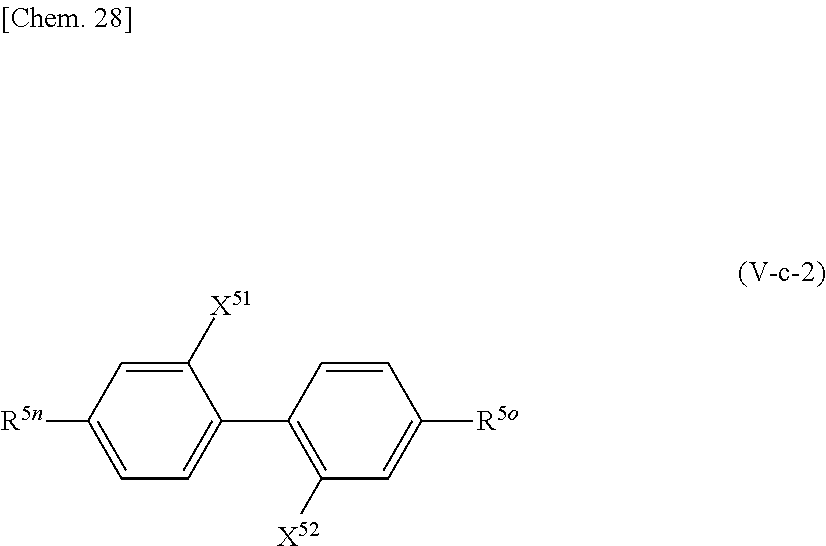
[R5n]C1=CC=C(C2=C([X52])C=C([R5o])C=C2)C([X51])=C1
